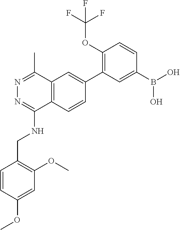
C1(OC(F)(F)F)=C(C2=CC3=C(C=C2)C(NCC2=C(OC)C=C(OC)C=C2)=NN=C3C)C=C(B(O)O)C=C1
